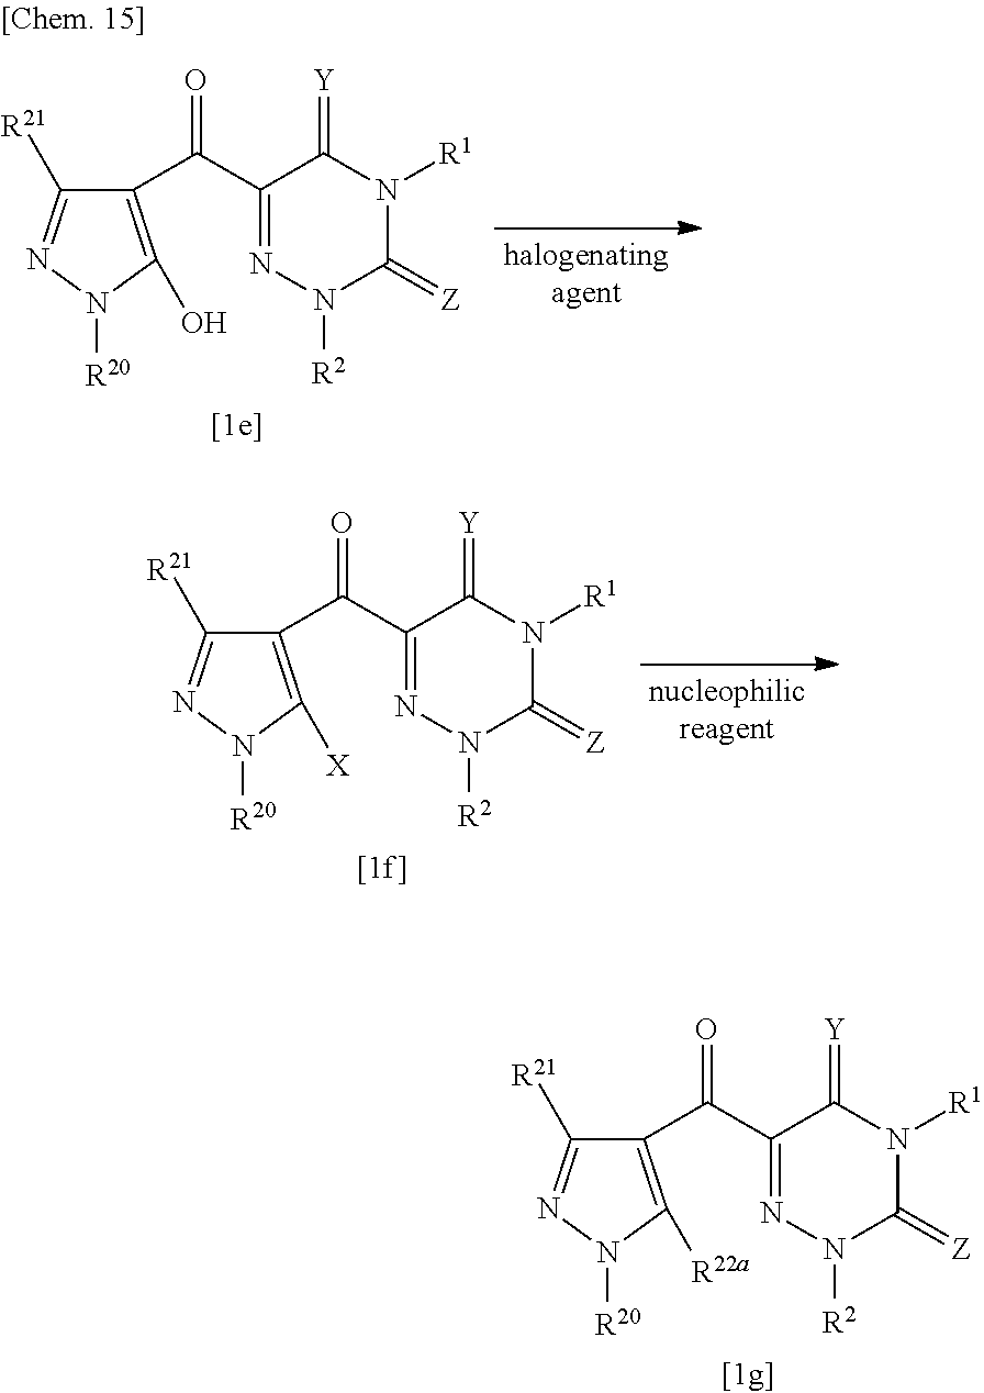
C1(C(=O)C2=NN([R2])C(=[Z])N([R1])C2=[Y])=C([X])N([R20])N=C1[R21].C1(C(=O)C2=NN([R2])C(=[Z])N([R1])C2=[Y])=C([R22a])N([R20])N=C1[R21].C1(C(=O)C2=NN([R2])C(=[Z])N([R1])C2=[Y])=C(O)N([R20])N=C1[R21]
